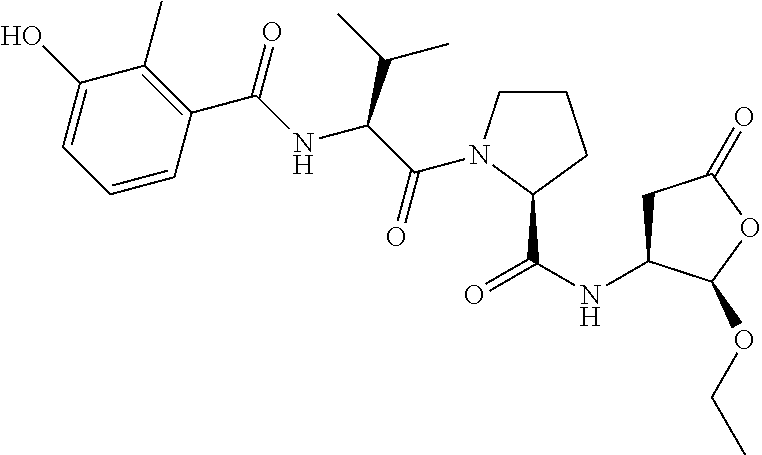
C1(O)=CC=CC(C(=O)NC(C(C)C)C(=O)N2CCCC2C(NC2CC(=O)OC2OCC)=O)=C1C
